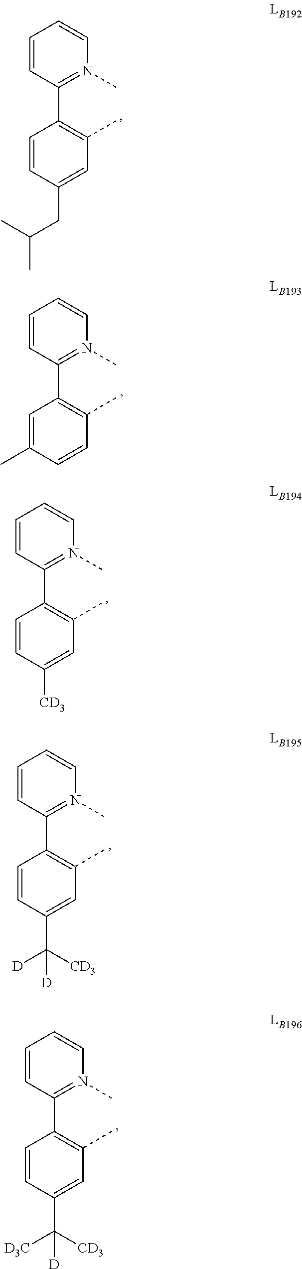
C1=CC(C2=C(C)C=C(CC(C)C)C=C2)=N(C)C=C1.C1=CC(C2=C(C)C=CC(C)=C2)=N(C)C=C1.C1=CC(C2=C(C)C=C([CD3])C=C2)=N(C)C=C1.C1=CC(C2=C(C)C=C(C([CD3])([D])[D])C=C2)=N(C)C=C1.C1=CC(C2=C(C)C=C(C([CD3])([D3C])[D])C=C2)=N(C)C=C1
